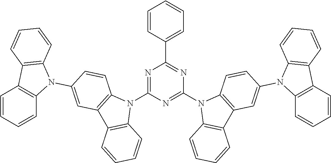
N1=C(N2C3=C(C4=C2C=CC=C4)C=C(N2C4=C(C5=C2C=CC=C5)C=CC=C4)C=C3)N=C(N2C3=C(C4=C2C=CC(N2C5=C(C6=C2C=CC=C6)C=CC=C5)=C4)C=CC=C3)N=C1C1=CC=CC=C1
